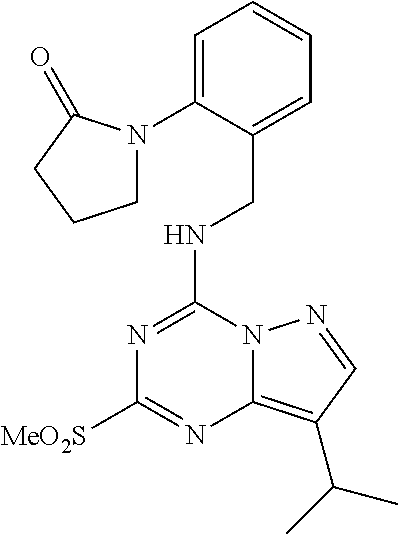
N(C1=NC([MeO2S])=NC2=C(C(C)C)C=NN12)CC1=CC=CC=C1N1CCCC1=O
